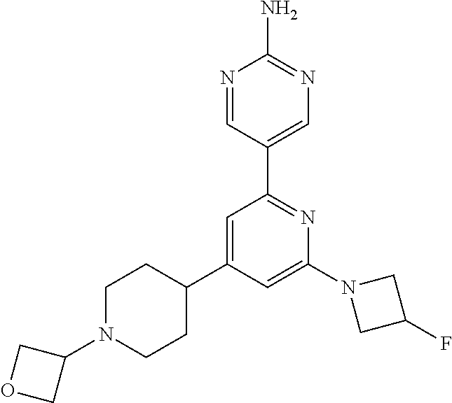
N1=CC(C2=NC(N3CC(F)C3)=CC(C3CCN(C4COC4)CC3)=C2)=CN=C1N
